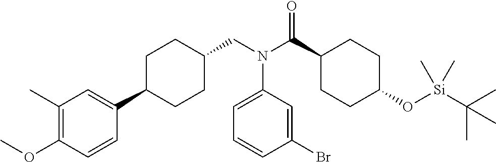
C1(C)=C(OC)C=CC(C2CCC(CN(C(C3CCC(O[Si](C(C)(C)C)(C)C)CC3)=O)C3=CC=CC(Br)=C3)CC2)=C1
